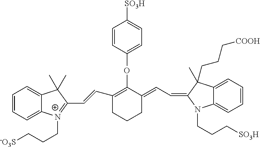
C1=CC=C2C(=C1)C(C)(C)C(C=CC1=C(OC3=CC=C([SO3H])C=C3)C(=CC=C3N(CCC[SO3H])C4=CC=CC=C4C3(CCC[COOH])C)CCC1)=[N+]2CCC[-O3S]
